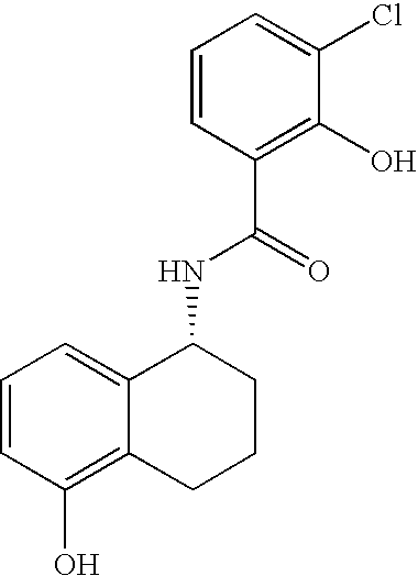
C12=CC=CC(O)=C1CCCC2NC(=O)C1=C(O)C(Cl)=CC=C1
